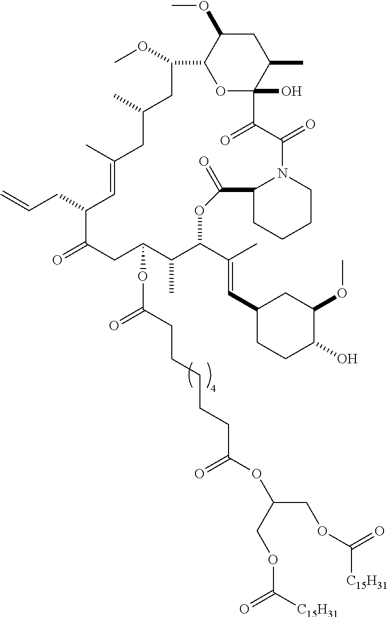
C12CCCCN1C(=O)C(=O)C1(O)C(C)CC(OC)C(O1)C(OC)CC(C)CC(C)=CC(CC=C)C(=O)CC(OC(=O)CCCCCC(OC(COC([C15H31])=O)COC([C15H31])=O)=O)C(C)C(C(C)=CC1CCC(O)C(OC)C1)OC2=O
